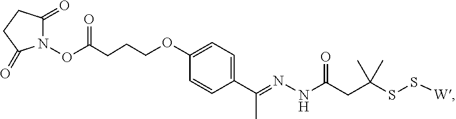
C1=C(OCCCC(ON2C(=O)CCC2=O)=O)C=CC(C(=NNC(CC(SS[W])(C)C)=O)C)=C1
